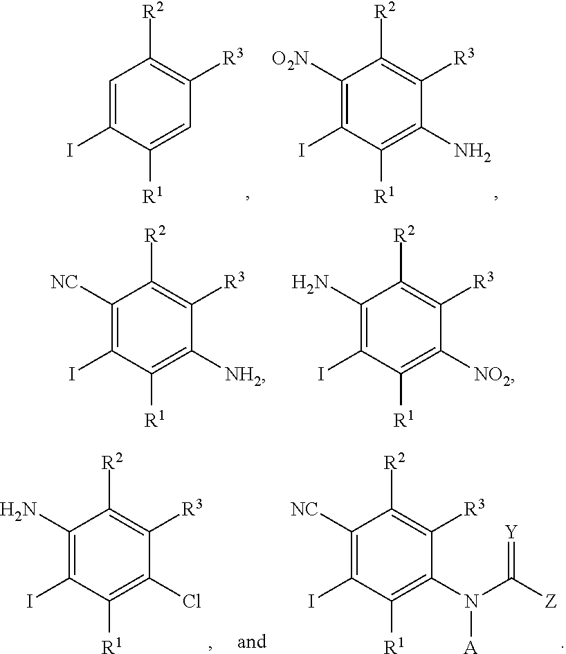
C1([O2N])=C(I)C([R1])=C(N)C([R3])=C1[R2].C1=C(I)C([R1])=CC([R3])=C1[R2].C1([NC])=C(I)C([R1])=C([NH2])C([R3])=C1[R2].C1(N)=C(I)C([R1])=C([NO2])C([R3])=C1[R2].C1([NC])=C(I)C([R1])=C(N(C([Z])=[Y])[A])C([R3])=C1[R2].C1(N)=C(I)C([R1])=C(Cl)C([R3])=C1[R2]
